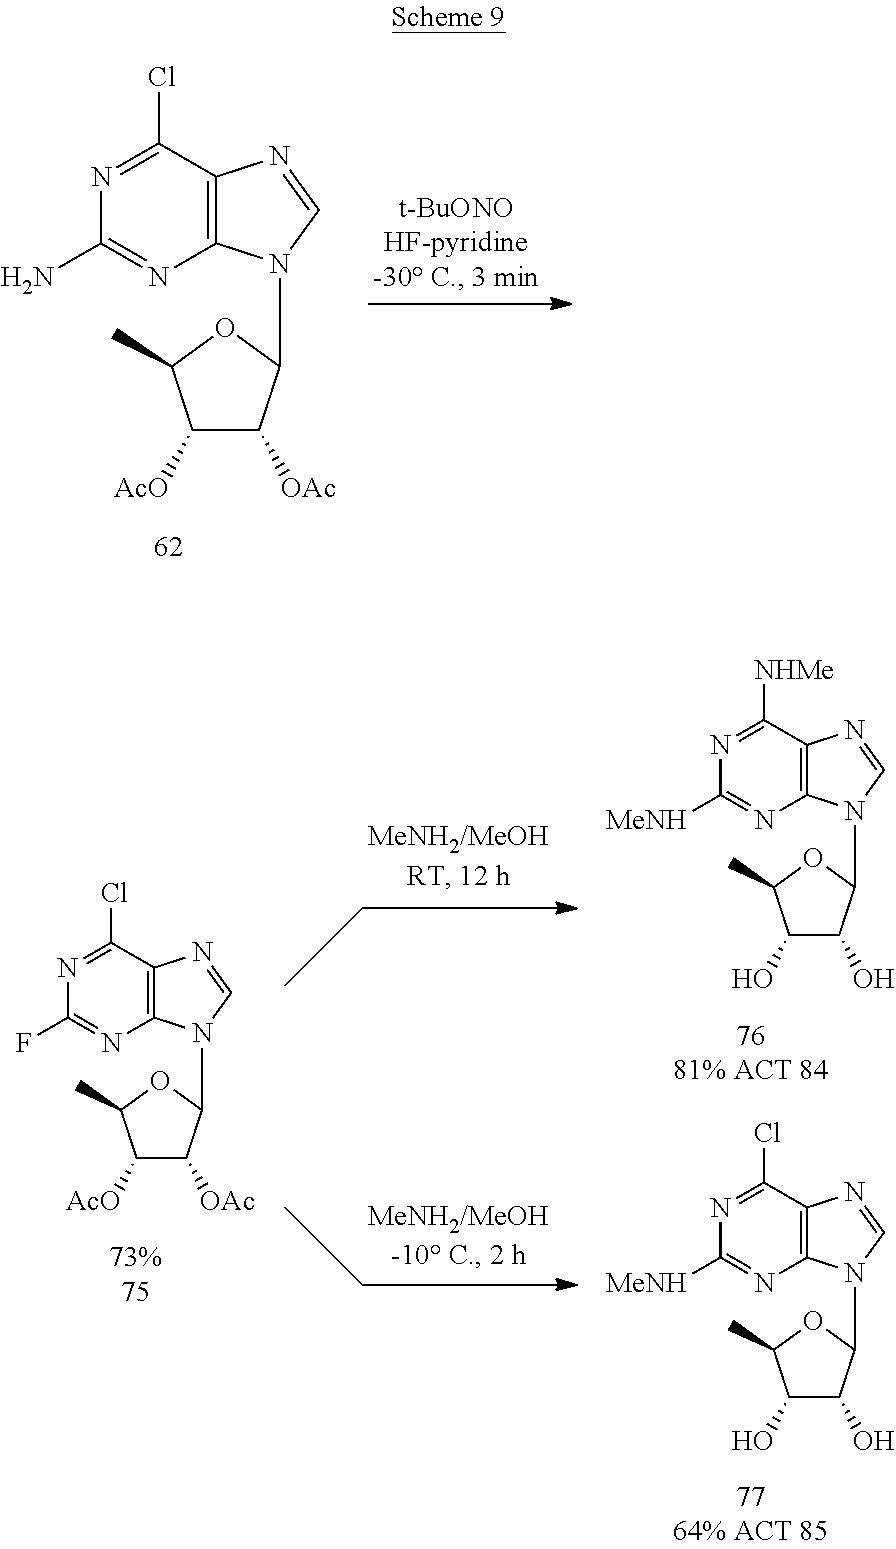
C12=C(C(Cl)=NC(N)=N1)N=CN2C1C([OAc])C([AcO])C(C)O1.C12=C(C([NHMe])=NC([MeNH])=N1)N=CN2C1C(O)C(O)C(C)O1.C12=C(C(Cl)=NC([MeNH])=N1)N=CN2C1C(O)C(O)C(C)O1.C12=C(C(Cl)=NC(F)=N1)N=CN2C1C([OAc])C([AcO])C(C)O1
